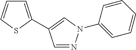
C1=C(C2=CN(C3=CC=CC=C3)N=C2)SC=C1
